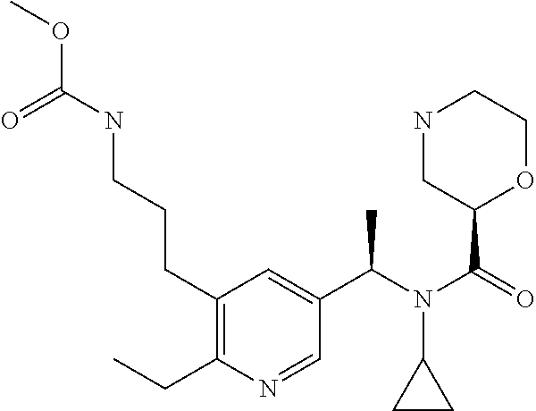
C1(C(N(C(=O)C2OCCNC2)C2CC2)C)=CC(CCCNC(OC)=O)=C(CC)N=C1
